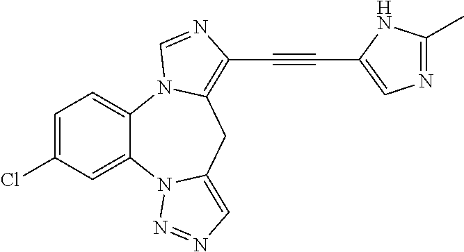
C1=C(Cl)C=C2C(=C1)N1C(=C(C#CC3=CN=C(C)N3)N=C1)CC1=CN=NN21
